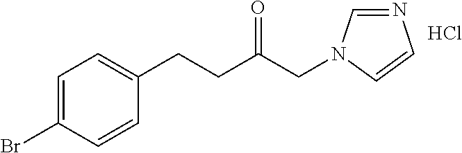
C1=C(Br)C=CC(CCC(CN2C=NC=C2)=O)=C1.Cl
